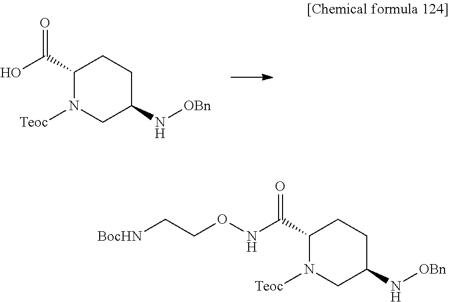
C1(C(=O)O)N([Teoc])CC(N[OBn])CC1.C1(C(=O)NOCC[BocHN])N([Teoc])CC(N[OBn])CC1
